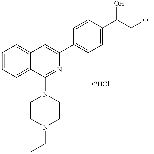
C1=CC=C2C(=C1)C=C(C1=CC=C(C(CO)O)C=C1)N=C2N1CCN(CC)CC1
